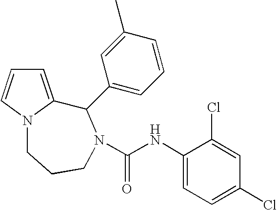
C1=C2N(C=C1)CCCN(C(NC1=CC=C(Cl)C=C1Cl)=O)C2C1=CC=CC(C)=C1
